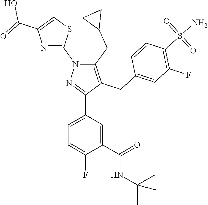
C1=C(C2=NN(C3=NC(C(O)=O)=CS3)C(CC3CC3)=C2CC2=CC(F)=C(S(N)(=O)=O)C=C2)C=C(C(=O)NC(C)(C)C)C(F)=C1
